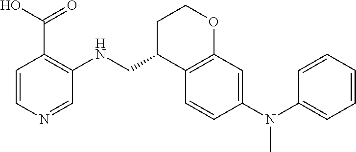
C1=CN=CC(NCC2C3=C(OCC2)C=C(N(C2=CC=CC=C2)C)C=C3)=C1C(O)=O
